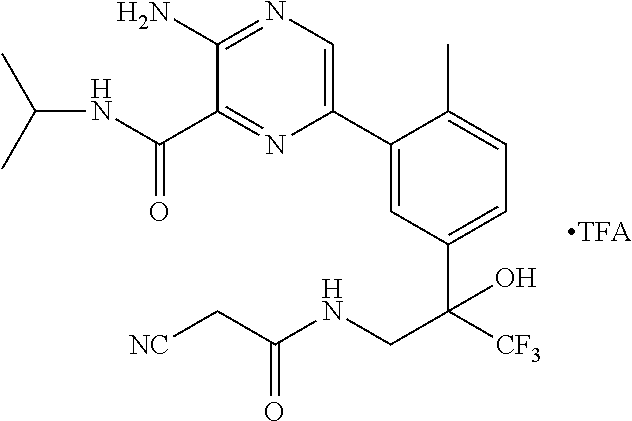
C1(C2=CN=C(N)C(C(NC(C)C)=O)=N2)=CC(C([CF3])(CNC(C[NC])=O)O)=CC=C1C
